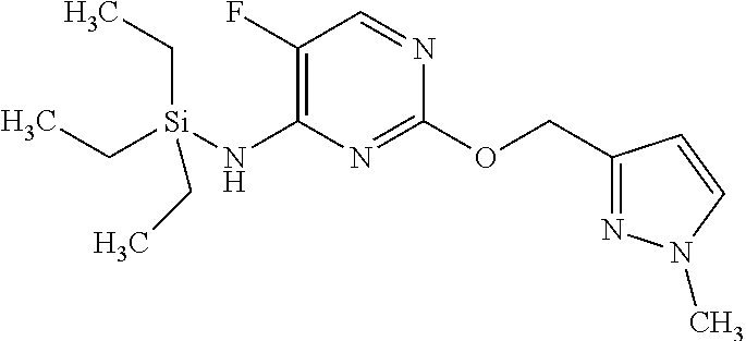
C1(OCC2=NN(C)C=C2)=NC(N[Si](CC)(CC)CC)=C(F)C=N1
